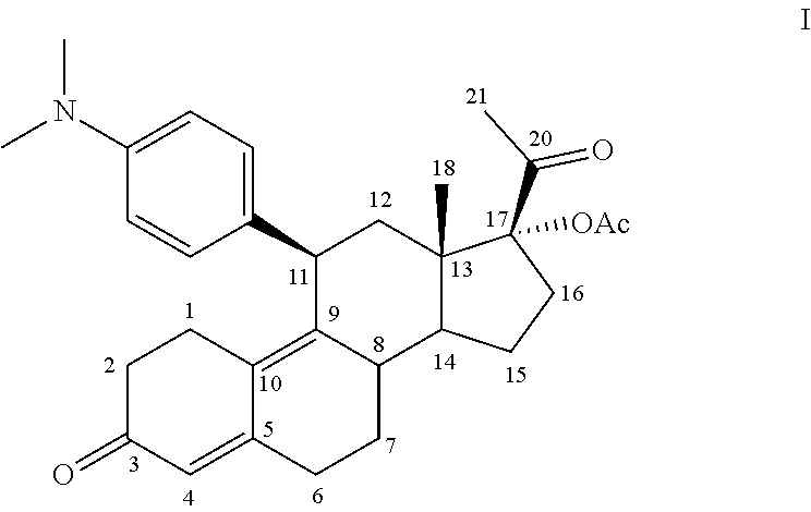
C1C(=O)C=C2C(=C3C(CC2)C2C(C)(CC3C3=CC=C(N(C)C)C=C3)C(C(C)=O)([OAc])CC2)C1
